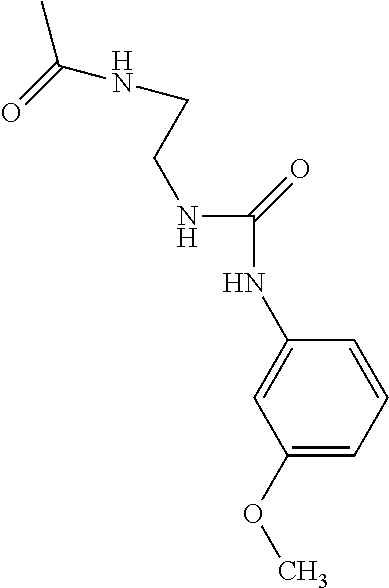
CC(=O)NCCNC(NC1=CC(OC)=CC=C1)=O
